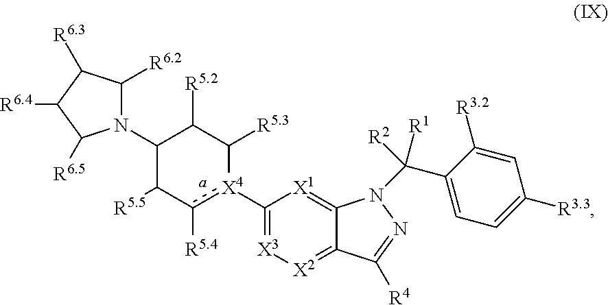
N1(C2C([R5.5])c([R5.4])[X4](C3=[X3][X2]=C4C(=[X1]3)N(C(C3=CC=C([R3.3])C=C3[R3.2])([R2])[R1])N=C4[R4])C([R5.3])C2[R5.2])C([R6.2])C([R6.3])C([R6.4])C1[R6.5]
